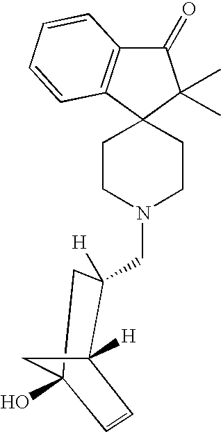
C1(=O)C2=C(C3(C1(C)C)CCN(CC1([H])C4([H])C=CC(O)(C1)C4)CC3)C=CC=C2
